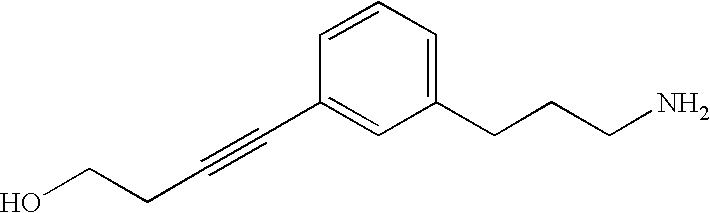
C1(CCCN)=CC=CC(C#CCCO)=C1
